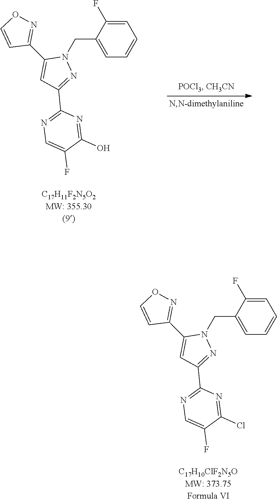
C1(C2=CC(C3=NC=C(F)C(Cl)=N3)=NN2CC2=CC=CC=C2F)=NOC=C1.C1(C2=CC(C3=NC=C(F)C(O)=N3)=NN2CC2=CC=CC=C2F)=NOC=C1
